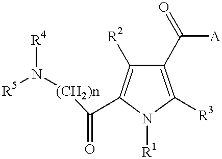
C1(C([A])=O)=C([R3])N([R1])C(C(=O)[(CH2)n]N([R5])[R4])=C1[R2]
